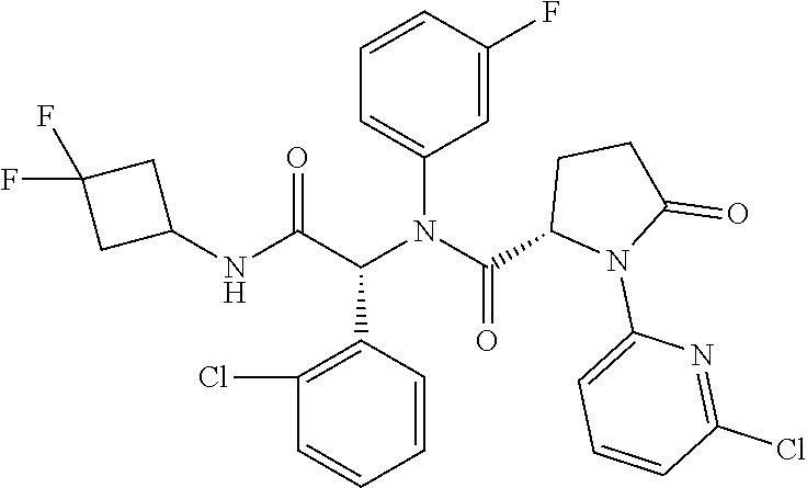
C1=CC(C(C(NC2CC(F)(F)C2)=O)N(C(C2N(C3=CC=CC(Cl)=N3)C(=O)CC2)=O)C2=CC=CC(F)=C2)=C(Cl)C=C1
